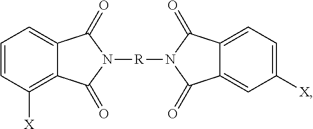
C1=CC([X])=C2C(=C1)C(=O)N([R]N1C(=O)C3=CC([X])=CC=C3C1=O)C2=O
